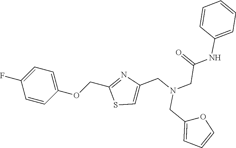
C1(OCC2=NC(CN(CC3=CC=CO3)CC(=O)NC3=CC=CC=C3)=CS2)=CC=C(F)C=C1
